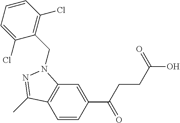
C1=CC(C(CCC(O)=O)=O)=CC2=C1C(C)=NN2CC1=C(Cl)C=CC=C1Cl
